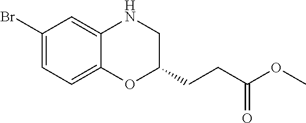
C1(Br)=CC=C2C(=C1)NCC(CCC(OC)=O)O2
